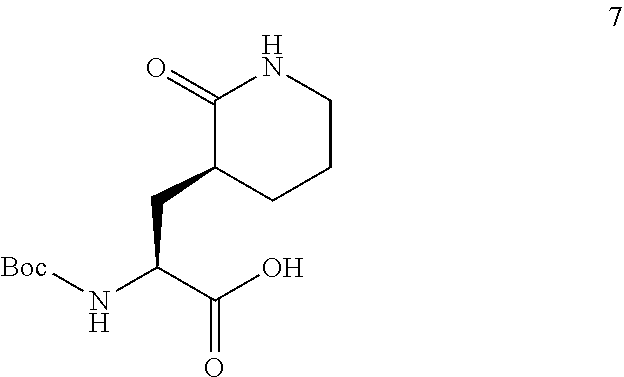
C(C(C(O)=O)N[Boc])C1CCCNC1=O
